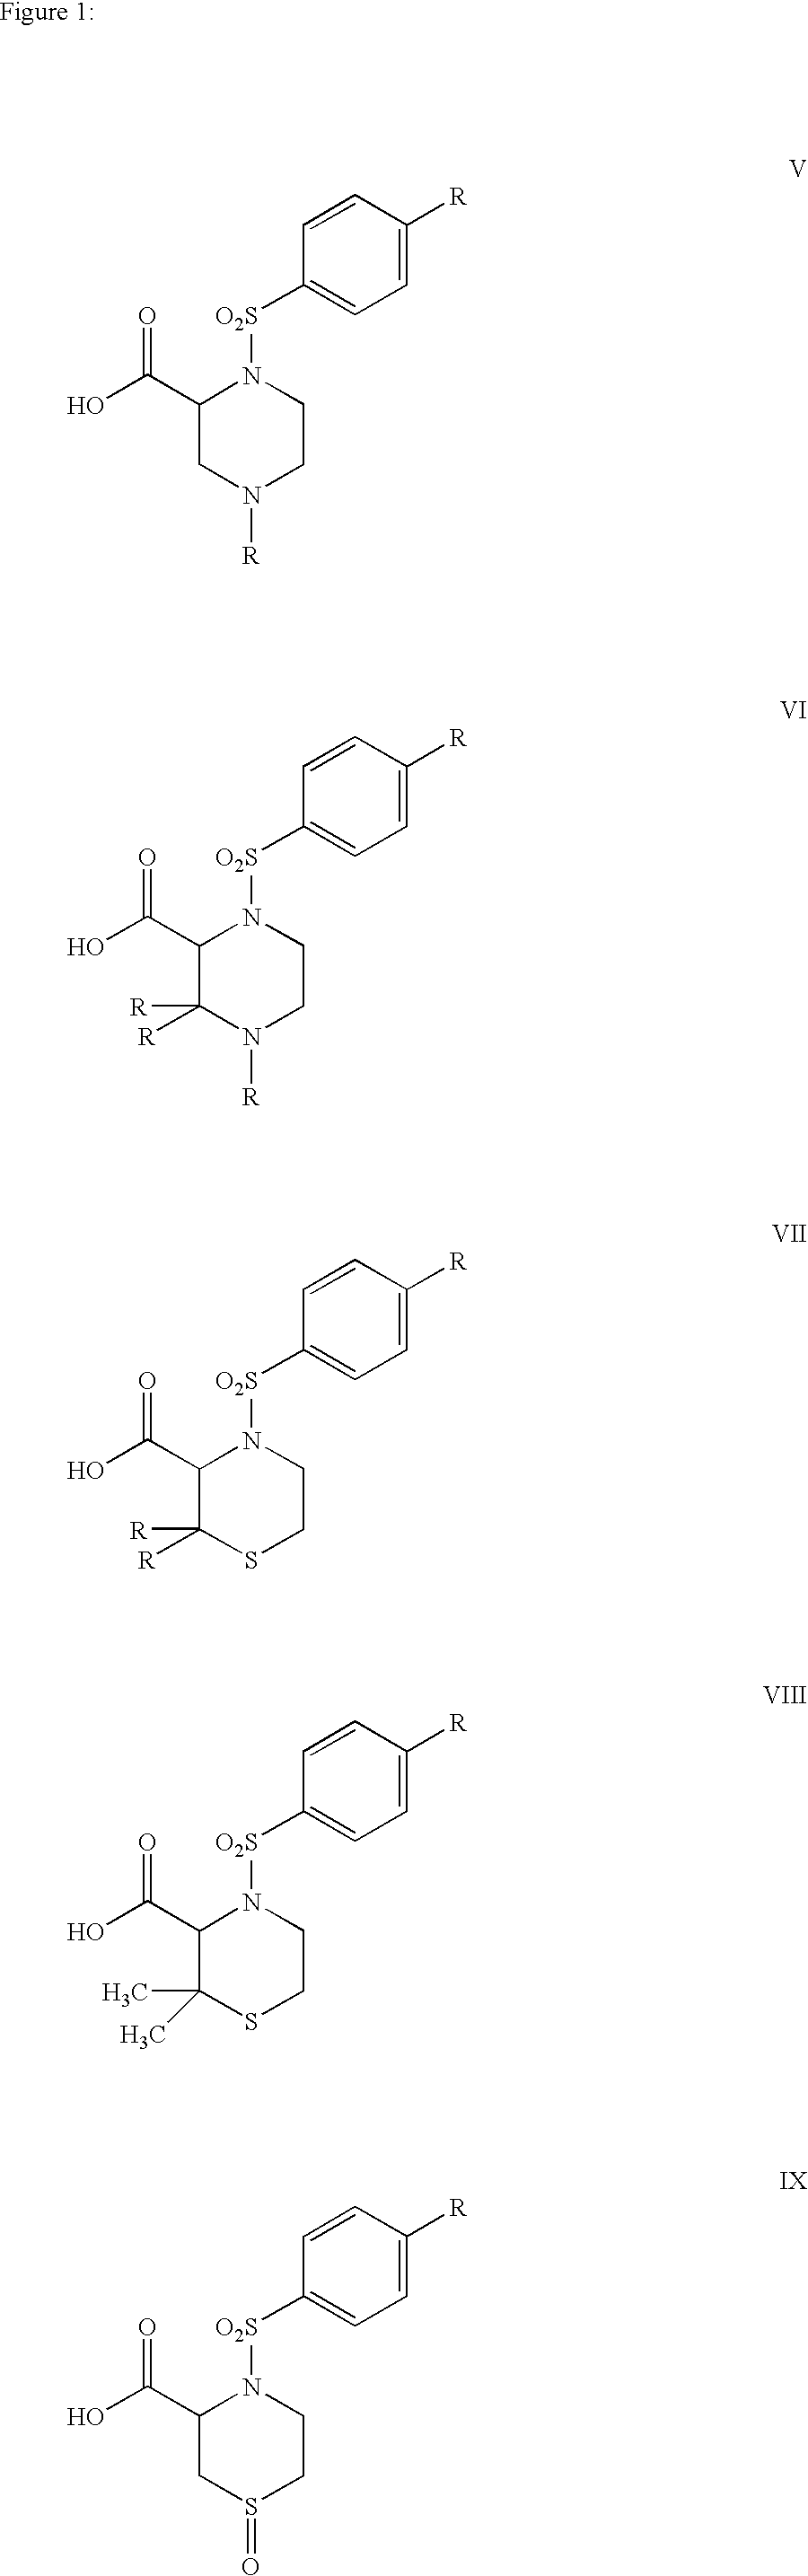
C1(C(=O)O)CN([R])CCN1[O2S]C1=CC=C([R])C=C1.C1(C(=O)O)C([R])([R])N([R])CCN1[O2S]C1=CC=C([R])C=C1.C1(C(=O)O)C([R])([R])SCCN1[O2S]C1=CC=C([R])C=C1.C1(C(=O)O)C(C)(C)SCCN1[O2S]C1=CC=C([R])C=C1.C1(C(=O)O)CS(=O)CCN1[O2S]C1=CC=C([R])C=C1
